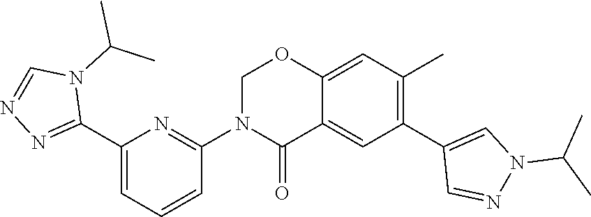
C12=CC(C)=C(C3=CN(C(C)C)N=C3)C=C1C(=O)N(C1=NC(C3=NN=CN3C(C)C)=CC=C1)CO2
